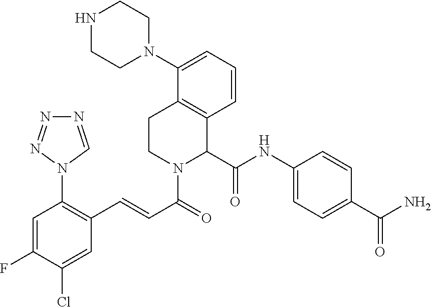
C1(Cl)=CC(C=CC(=O)N2C(C(NC3=CC=C(C(N)=O)C=C3)=O)C3=C(CC2)C(N2CCNCC2)=CC=C3)=C(N2C=NN=N2)C=C1F
